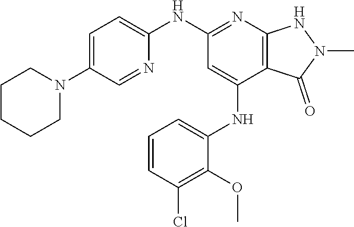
C1(NC2=NC3=C(C(NC4=CC=CC(Cl)=C4OC)=C2)C(=O)N(C)N3)=CC=C(N2CCCCC2)C=N1
